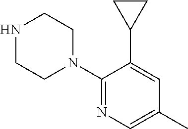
C1(N2CCNCC2)=NC=C(C)C=C1C1CC1
